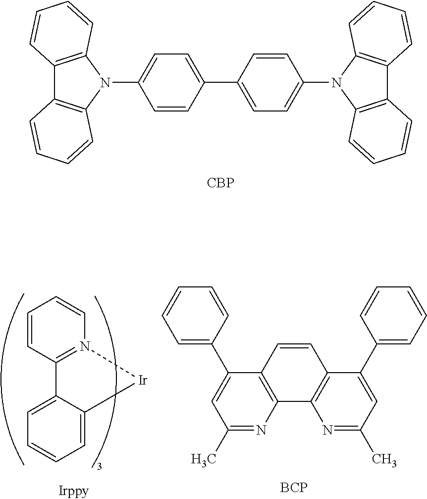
C1=CC(C2=CC=C(N3C4=C(C5=C3C=CC=C5)C=CC=C4)C=C2)=CC=C1N1C2=C(C3=C1C=CC=C3)C=CC=C2.[CBP].C1=CC2=N(C=C1)[Ir]C1=CC=CC=C21.C1=C(C2=CC(C)=NC3=C2C=CC2=C3N=C(C)C=C2C2=CC=CC=C2)C=CC=C1.[BCP]
